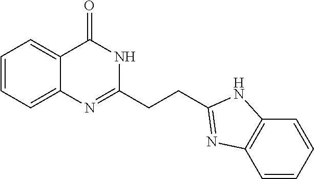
C1=CC=CC2=C1N=C(CCC1=NC3=CC=CC=C3C(=O)N1)N2
